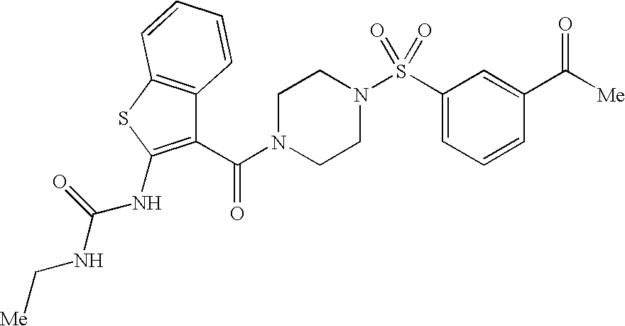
C1(C(=O)N2CCN(S(C3=CC=CC(C([Me])=O)=C3)(=O)=O)CC2)=C(NC(NC[Me])=O)SC2=C1C=CC=C2
